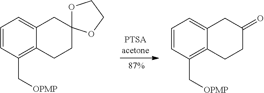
C1=CC(C[OPMP])=C2C(=C1)CC1(CC2)OCCO1.C1=CC(C[OPMP])=C2C(=C1)CC(=O)CC2
